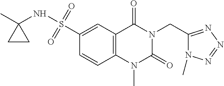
C1(S(NC2(C)CC2)(=O)=O)=CC2=C(C=C1)N(C)C(=O)N(CC1=NN=NN1C)C2=O
